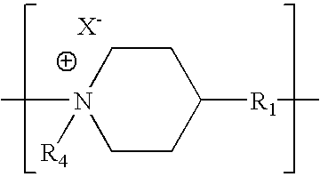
C1CC([R1]C)CCN1(C)[R4]
